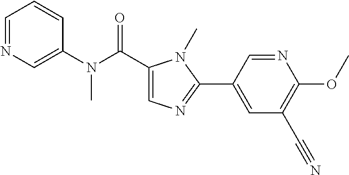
C1=CC=NC=C1N(C)C(=O)C1=CN=C(C2=CC(C#N)=C(OC)N=C2)N1C
